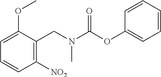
C1=CC([NO2])=C(CN(C(OC2=CC=CC=C2)=O)C)C(OC)=C1
